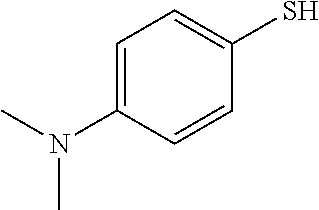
C1=C(N(C)C)C=CC(S)=C1
